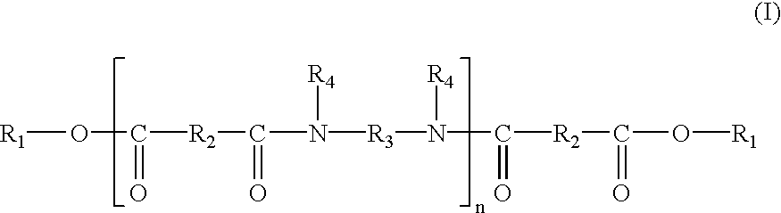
C([R2]C(N([R3]N(C([R2]C(O[R1])=O)=O)[R4])[R4])=O)(O[R1])=O
